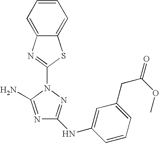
N1=C(N)N(C2=NC3=CC=CC=C3S2)N=C1NC1=CC(CC(=O)OC)=CC=C1
